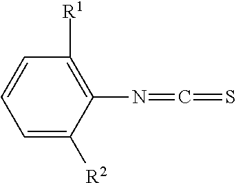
N(C1=C([R1])C=CC=C1[R2])=C=S
